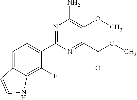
N1=C(C2=CC=C3C(=C2F)NC=C3)N=C(C(OC)=O)C(OC)=C1N
